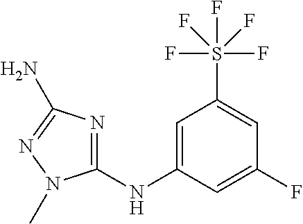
C1(NC2=CC(S(F)(F)(F)(F)F)=CC(F)=C2)=NC(N)=NN1C
